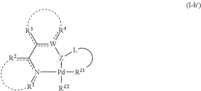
[R1]n1c([R2])-c([R3])[W](:[R4])[Z]([L])[Pd]1([RL2])[RL1]
